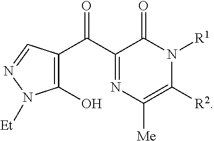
C1(C(C2=NC([Me])=C([R2])N([R1])C2=O)=O)=C(O)N([Et])N=C1
